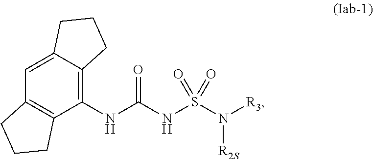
C1(NC(NS(N([R3])[R2S])(=O)=O)=O)=C2C(=CC3=C1CCC3)CCC2
